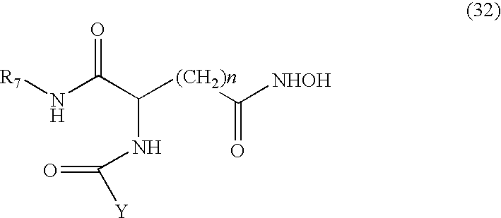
[(CH2)n](C(C(N[R7])=O)NC(=O)[Y])C([NHOH])=O
